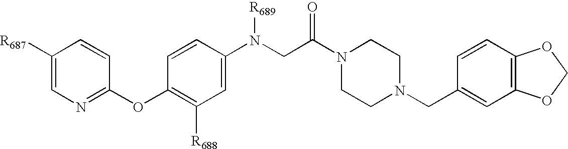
[R687]C1=CN=C(OC2=C([R688])C=C(N(CC(N3CCN(CC4=CC5=C(C=C4)OCO5)CC3)=O)[R689])C=C2)C=C1
